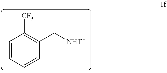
C1=CC=CC(C[NHTf])=C1[CF3]
